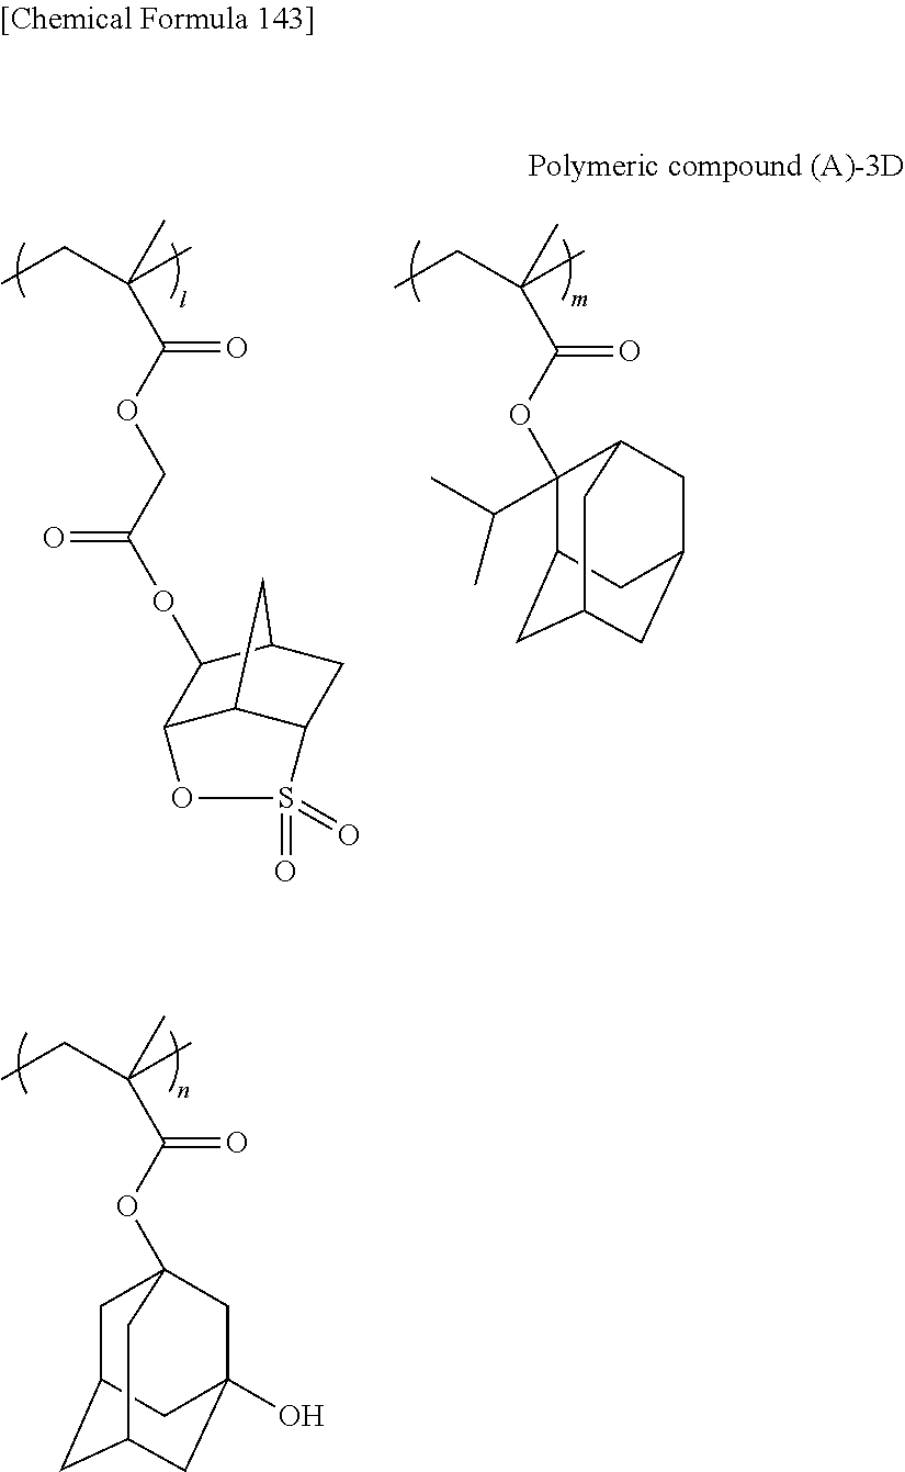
CC(C(OCC(OC1C2C3C(CC1C3)S(=O)(=O)O2)=O)=O)(C)CC.CC(C(OC1(C(C)C)C2CC3CC(CC1C3)C2)=O)(C)CC.CC(C(OC12CC3CC(CC(O)(C1)C3)C2)=O)(C)CC
